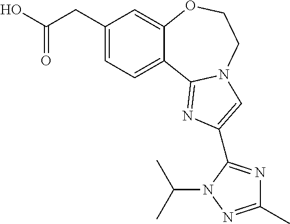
C1(C)=NN(C(C)C)C(C2=CN3C(=N2)C2=CC=C(CC(O)=O)C=C2OCC3)=N1
